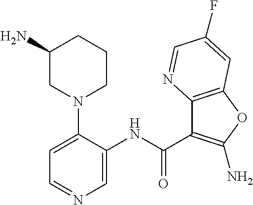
C1(N)CN(C2=CC=NC=C2NC(=O)C2=C(N)OC3=C2N=CC(F)=C3)CCC1
